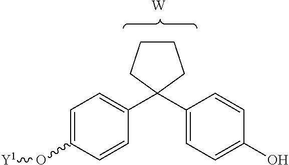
[W].O(C1=CC=C(C2(C3=CC=C(O)C=C3)CCCC2)C=C1)[Y1]
